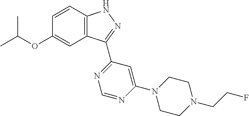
O(C1=CC2=C(C=C1)NN=C2C1=NC=NC(N2CCN(CCF)CC2)=C1)C(C)C
